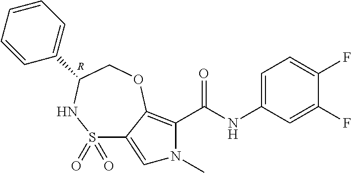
C1(F)=CC(NC(=O)C2=C3C(=CN2C)S(=O)(=O)NC(C2=CC=CC=C2)CO3)=CC=C1F.[R]
